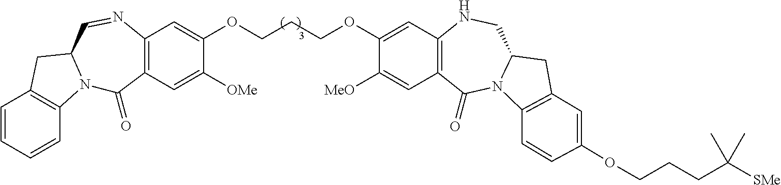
C1=CC=CC2=C1CC1N2C(=O)C2=C(N=C1)C=C(OCCCOC1=CC3=C(C=C1[MeO])C(=O)N1C(CN3)CC3=C1C=CC(OCCCC([SMe])(C)C)=C3)C([OMe])=C2
